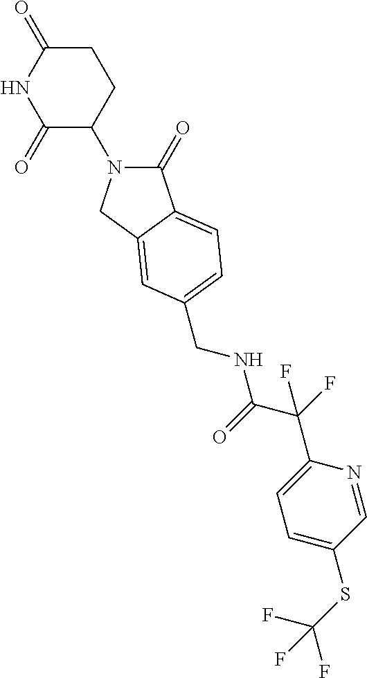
C1(=O)N(C2CCC(=O)NC2=O)CC2=CC(CNC(C(F)(C3=CC=C(SC(F)(F)F)C=N3)F)=O)=CC=C12
